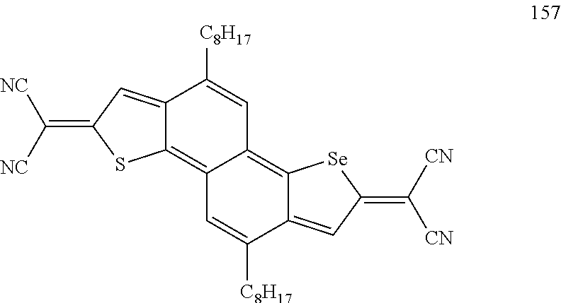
C12=CC(=C([NC])[NC])SC1=C1C(=C3C(=CC(=C([CN])[CN])[Se]3)C([C8H17])=C1)C=C2[C8H17]
